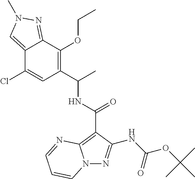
C12=CN(C)N=C1C(OCC)=C(C(C)NC(=O)C1=C3N(N=C1NC(OC(C)(C)C)=O)C=CC=N3)C=C2Cl
